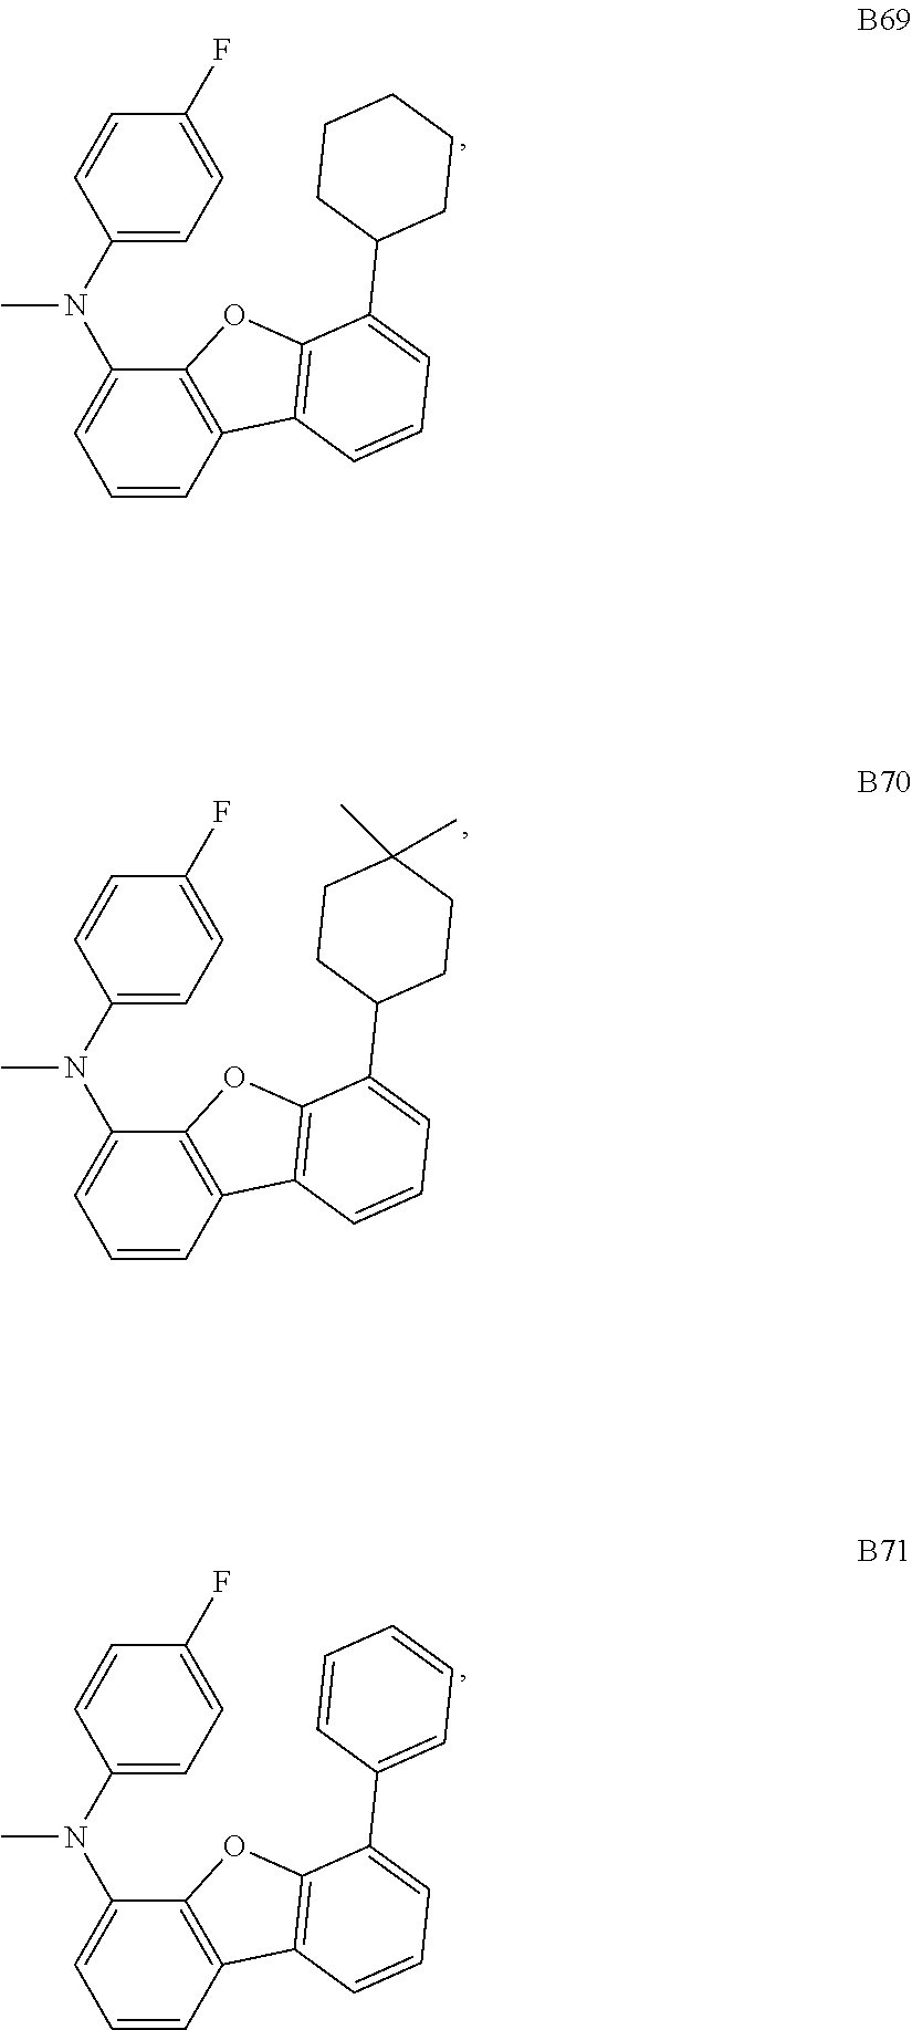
C1=CC2=C(C(N(C3=CC=C(F)C=C3)C)=C1)OC1=C2C=CC=C1C1CCCCC1.C1=CC2=C(C(N(C3=CC=C(F)C=C3)C)=C1)OC1=C2C=CC=C1C1CCC(C)(C)CC1.C1=CC2=C(C(N(C3=CC=C(F)C=C3)C)=C1)OC1=C2C=CC=C1C1=CC=CC=C1
